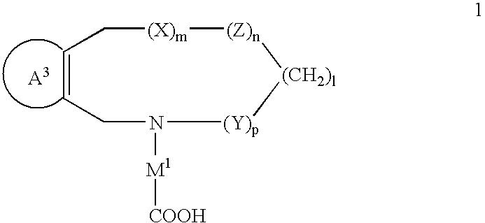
C1C=CCN([M1][COOH])[(Y)p][(CH2)l][(Z)n][(X)m]1.[A3]
